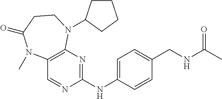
C1(CNC(C)=O)=CC=C(NC2=NC3=C(C=N2)N(C)C(=O)CCN3C2CCCC2)C=C1
